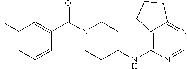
C1(F)=CC=CC(C(N2CCC(NC3=C4C(=NC=N3)CCC4)CC2)=O)=C1
